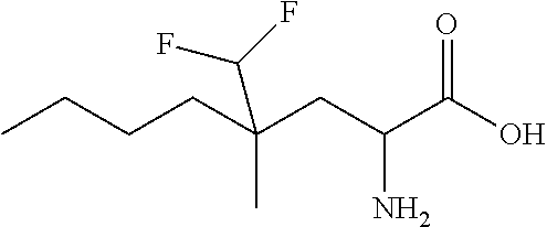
C(CC(C(O)=O)N)(C)(C(F)F)CCCC
